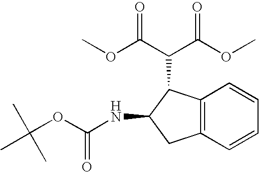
C12=C(C=CC=C1)CC(NC(=O)OC(C)(C)C)C2C(C(=O)OC)C(OC)=O
